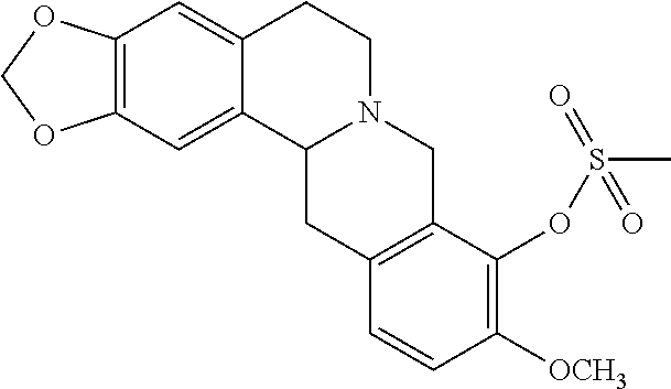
C12=C(C=C3C(=C1)CCN1C3CC3=C(C1)C(OS(C)(=O)=O)=C([OCH3])C=C3)OCO2
